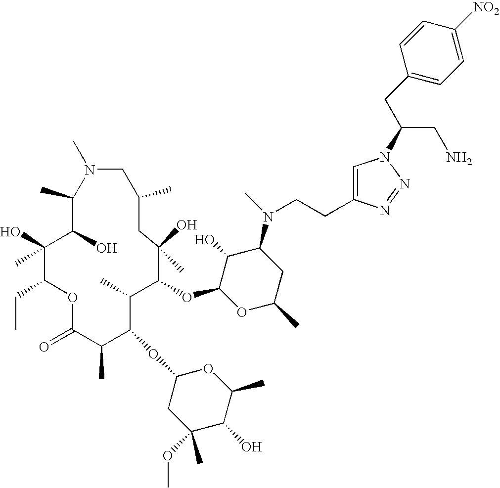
C1(C)C(O)C(O)(C)C(CC)OC(=O)C(C)C(OC2CC(C)(OC)C(O)C(C)O2)C(C)C(OC2OC(C)CC(N(C)CCC3=CN(C(CC4=CC=C([NO2])C=C4)CN)N=N3)C2O)C(O)(C)CC(C)CN1C
